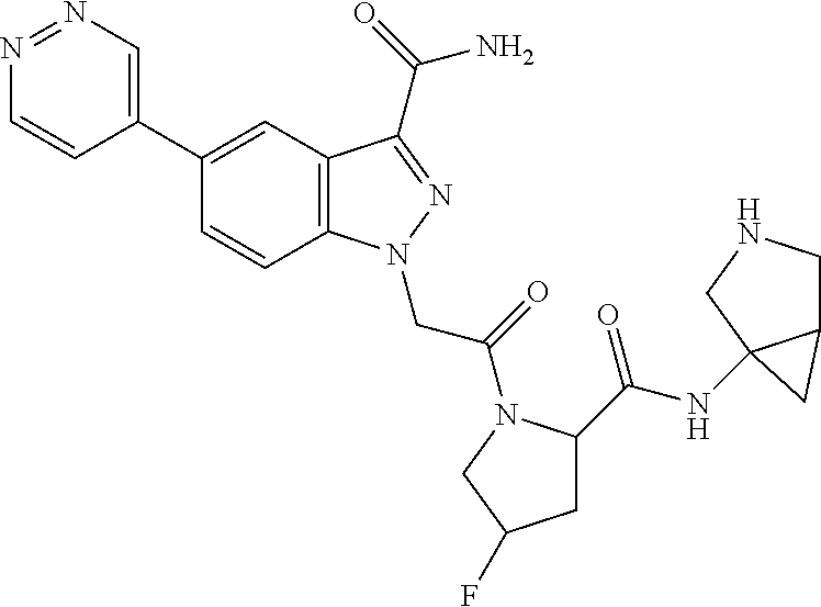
N1=NC=C(C2=CC3=C(C=C2)N(CC(=O)N2C(C(NC45C(CNC4)C5)=O)CC(F)C2)N=C3C(=O)N)C=C1
